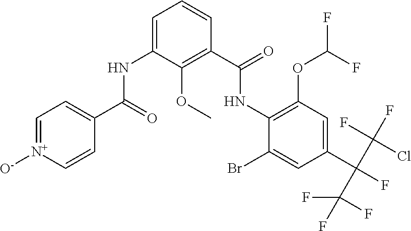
C1=[N+]([O-])C=CC(C(NC2=CC=CC(C(NC3=C(OC(F)F)C=C(C(F)(C(F)(Cl)F)C(F)(F)F)C=C3Br)=O)=C2OC)=O)=C1
